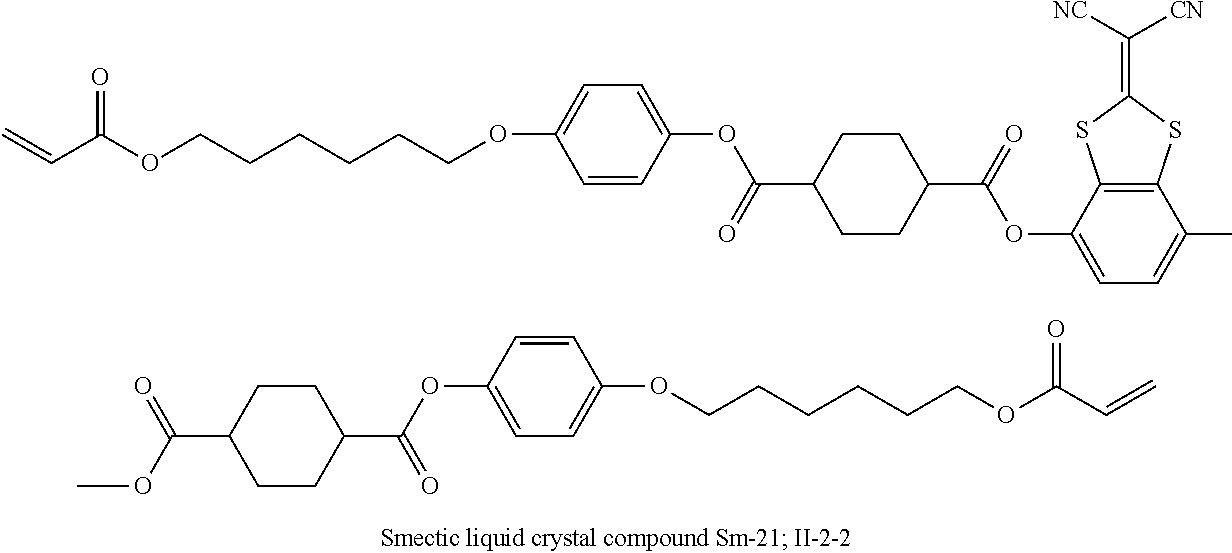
C=CC(OCCCCCCOC1=CC=C(OC(=O)C2CCC(C(=O)OC3=CC=C(C)C4=C3SC(=C([NC])[CN])S4)CC2)C=C1)=O.O(C(C1CCC(C(OC2=CC=C(OCCCCCCOC(C=C)=O)C=C2)=O)CC1)=O)C
